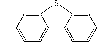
C1(C)=CC=C2C(=C1)SC1=CC=CC=C21
